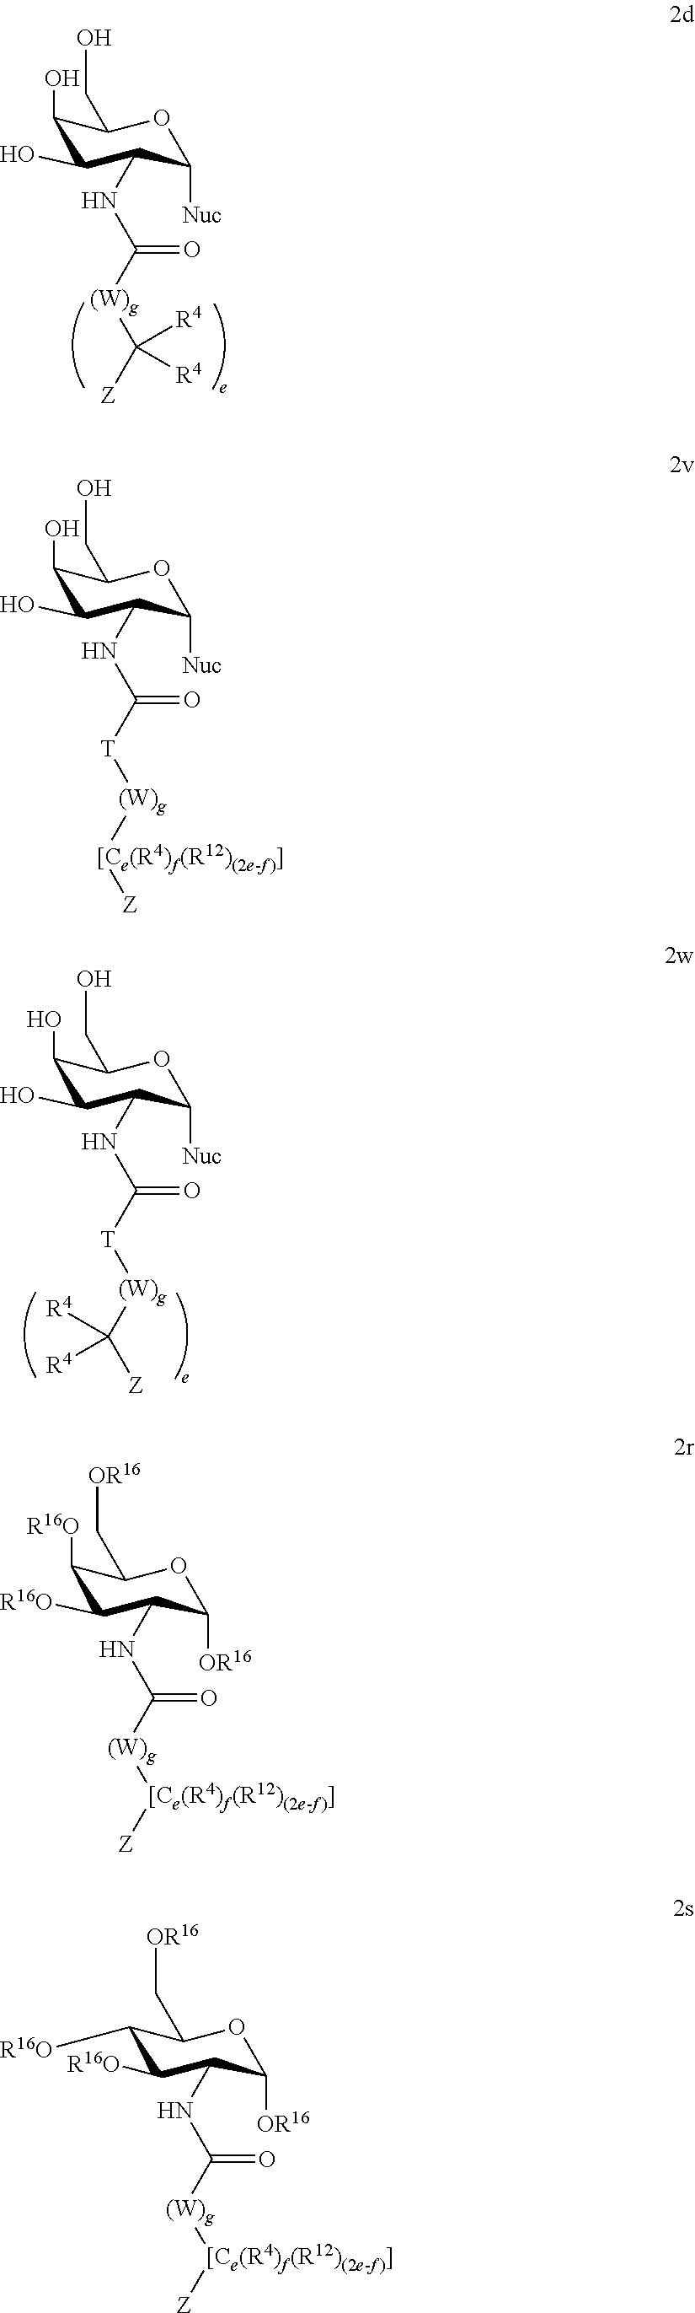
N(C([(W)g]C([Z])([R4])[R4])=O)C1C(O)C(O)C(CO)OC1[Nuc].N(C([T][(W)g]C([Z])([R4])[R4])=O)C1C(O)C(O)C(CO)OC1[Nuc].[(W)g]([[Ce(R4)f(R12)(2e-f)]][Z])[T]C(NC1C(O)C(O)C(CO)OC1[Nuc])=O.[R16O]C1C([R16O])C(NC([(W)g][[Ce(R4)f(R12)(2e-f)]][Z])=O)C([OR16])OC1C[OR16].[R16O]C1C([R16O])C(NC([(W)g][[Ce(R4)f(R12)(2e-f)]][Z])=O)C([OR16])OC1C[OR16]
